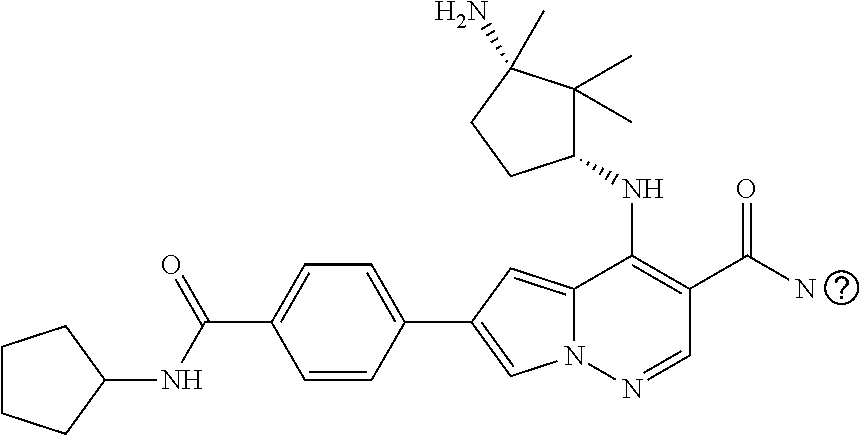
N12C(=CC(C3=CC=C(C(NC4CCCC4)=O)C=C3)=C1)C(NC1C(C)(C)C(N)(C)CC1)=C(C(N)=O)C=N2
